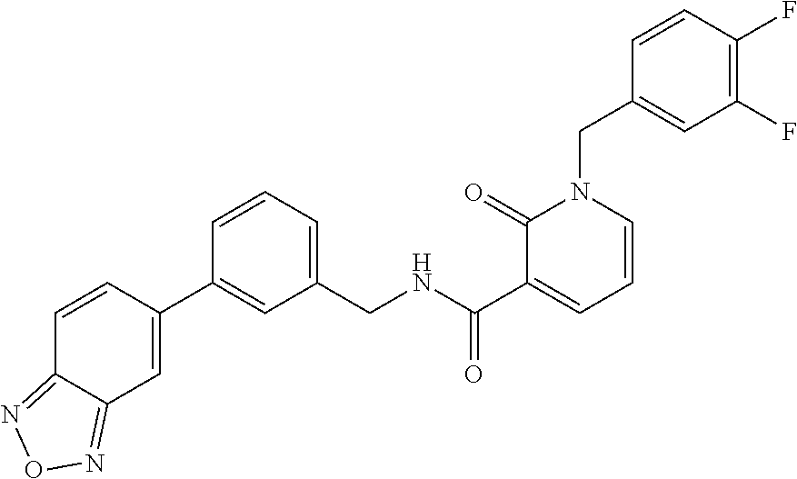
C1=CC(C2=CC(CNC(C3=CC=CN(CC4=CC(F)=C(F)C=C4)C3=O)=O)=CC=C2)=CC2=NON=C12
